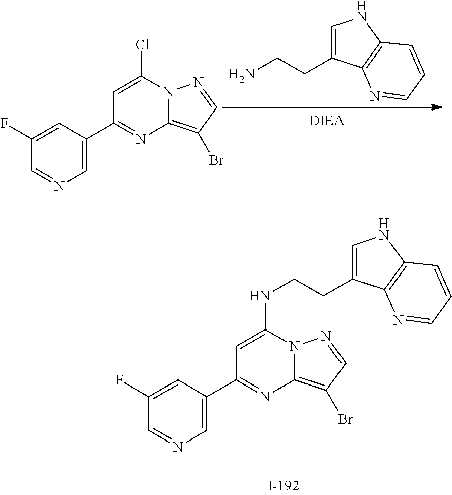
C1=C(C2=NC3=C(Br)C=NN3C(NCCC3=CNC4=C3N=CC=C4)=C2)C=C(F)C=N1.C1=C(C2=NC3=C(Br)C=NN3C(Cl)=C2)C=C(F)C=N1.NCCC1=CNC2=C1N=CC=C2
